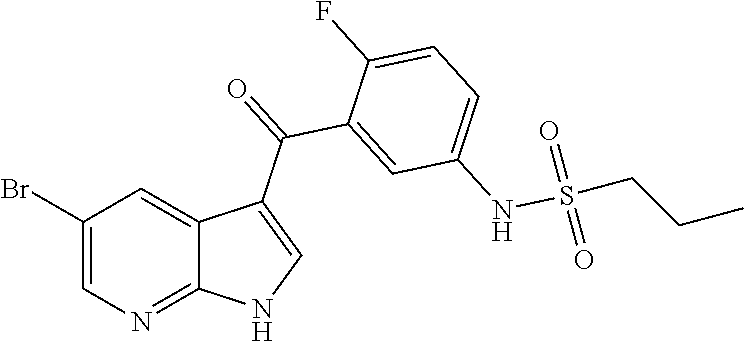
C1(Br)=CN=C2C(=C1)C(C(=O)C1=CC(NS(=O)(=O)CCC)=CC=C1F)=CN2
